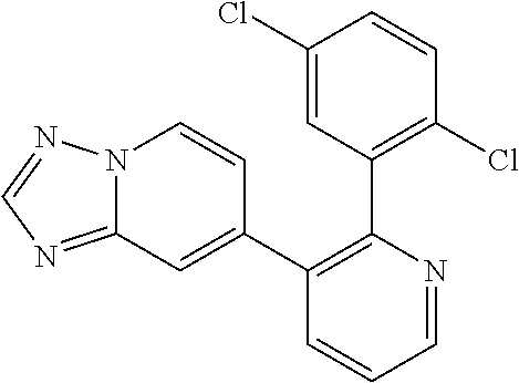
C1(Cl)=CC(C2=C(C3=CC4=NC=NN4C=C3)C=CC=N2)=C(Cl)C=C1
